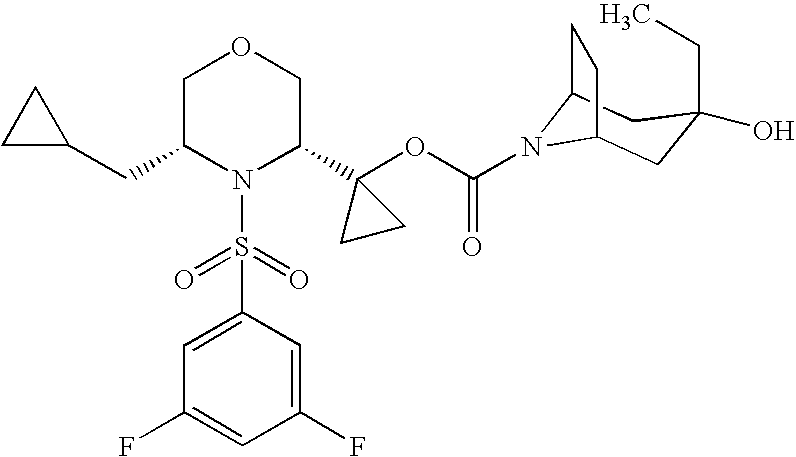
N1(S(=O)(=O)C2=CC(F)=CC(F)=C2)C(C2(OC(N3C4CC(CC)(O)CC3CC4)=O)CC2)COCC1CC1CC1
